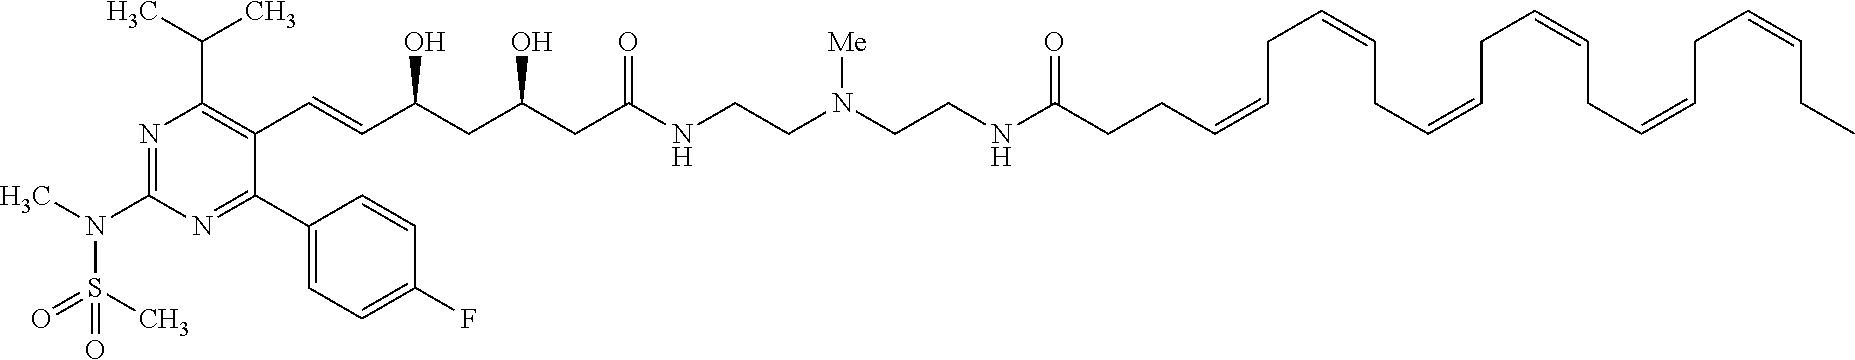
N1=C(N(S(C)(=O)=O)C)N=C(C2=CC=C(F)C=C2)C(C=CC(O)CC(O)CC(=O)NCCN(CCNC(CCC=CCC=CCC=CCC=CCC=CCC=CCC)=O)[Me])=C1C(C)C
